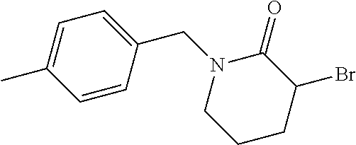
C1=C(C)C=CC(CN2CCCC(Br)C2=O)=C1
